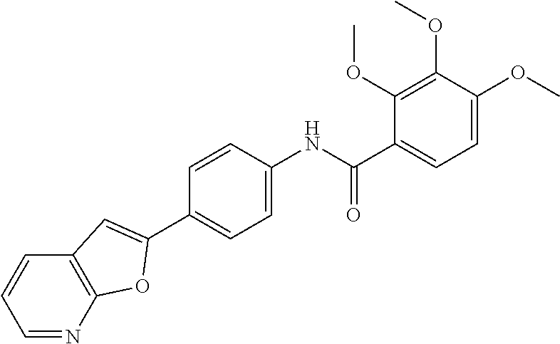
C1=NC2=C(C=C1)C=C(C1=CC=C(NC(C3=CC=C(OC)C(OC)=C3OC)=O)C=C1)O2
